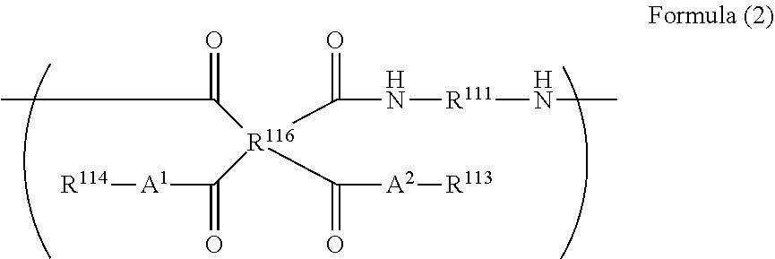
CC(=O)[R116](C(N[R111]NC)=O)(C(=O)[A1][R114])C([A2][R113])=O
